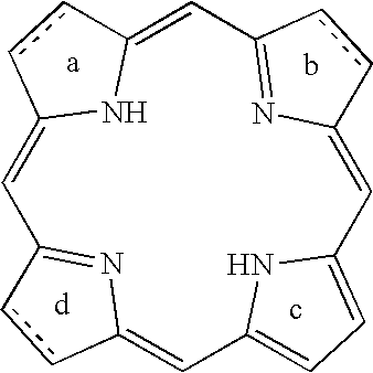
C1=C2NC(=CC3=NC(=CC4=CC=C(N4)C=C4N=C1cc4)cc3)cc2
